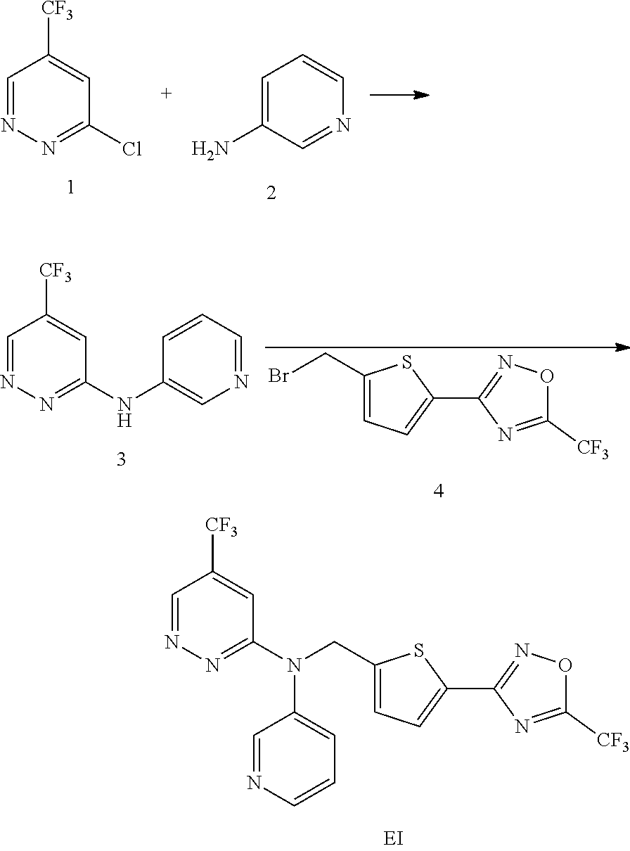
N(CC1=CC=C(C2=NOC([CF3])=N2)S1)(C1=CC=CN=C1)C1=NN=CC([CF3])=C1.C1=NN=C(Cl)C=C1[CF3].C1=CC=C(N)C=N1.C1=NN=C(NC2=CN=CC=C2)C=C1[CF3].BrCC1=CC=C(C2=NOC([CF3])=N2)S1
